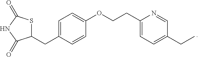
C1(CC2=CC=C(OCCC3=CC=C(CC)C=N3)C=C2)SC(=O)NC1=O
